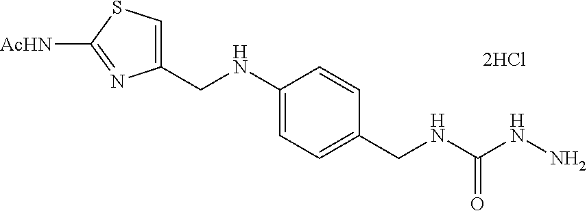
C1(CNC2=CC=C(CNC(NN)=O)C=C2)=CSC([AcHN])=N1.[2HCl]
